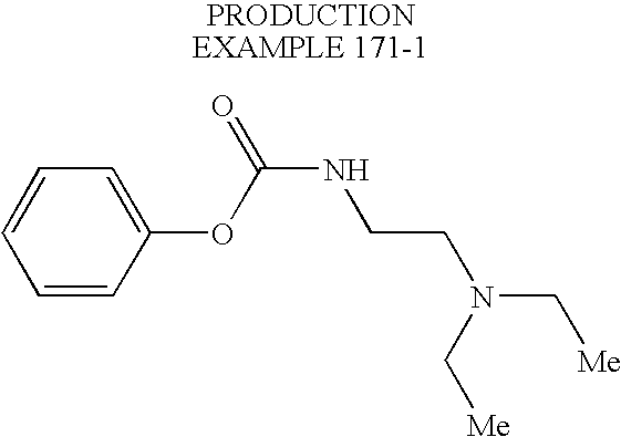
C1=CC(OC(NCCN(C[Me])C[Me])=O)=CC=C1
